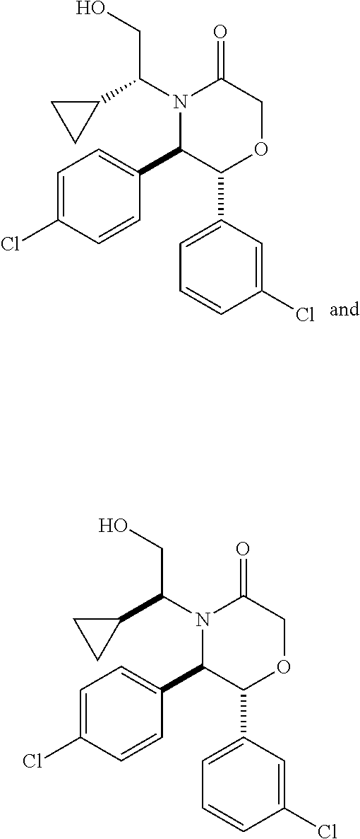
C1=C(Cl)C=CC(C2C(C3=CC=CC(Cl)=C3)OCC(=O)N2C(C2CC2)CO)=C1.C1=C(Cl)C=CC(C2C(C3=CC=CC(Cl)=C3)OCC(=O)N2C(C2CC2)CO)=C1
